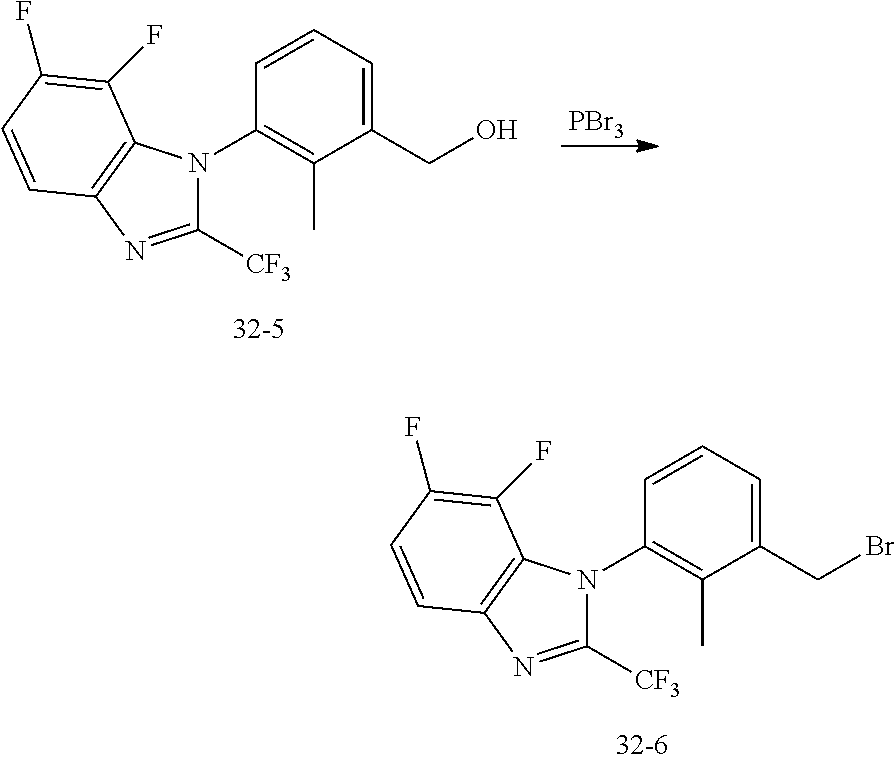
C1(N2C([CF3])=NC3=C2C(F)=C(F)C=C3)=C(C)C(CO)=CC=C1.[PBr3].C1(N2C([CF3])=NC3=C2C(F)=C(F)C=C3)=C(C)C(CBr)=CC=C1
